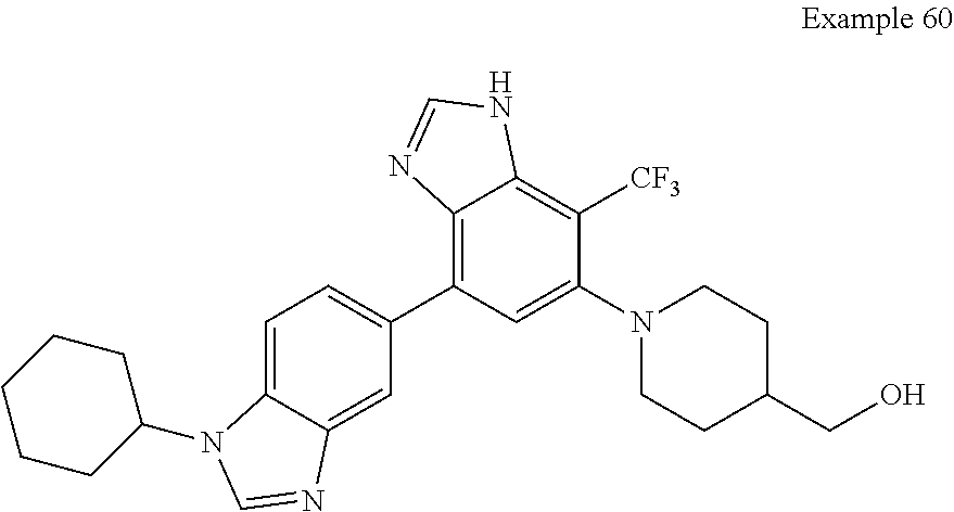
C1=C2C(=CC(C3=C4C(=C([CF3])C(N5CCC(CO)CC5)=C3)NC=N4)=C1)N=CN2C1CCCCC1
